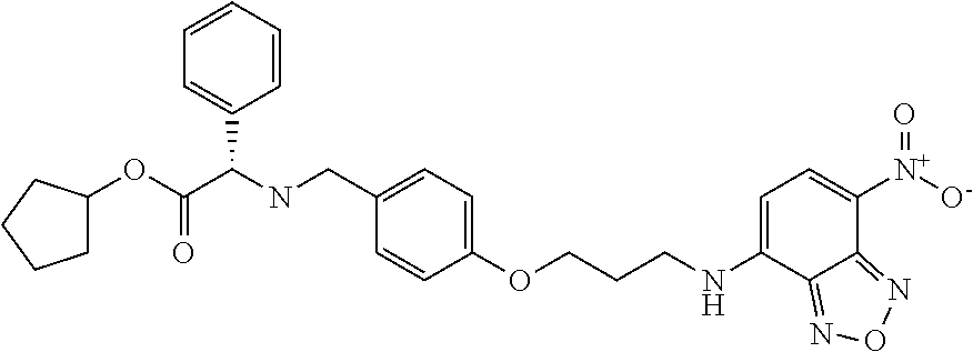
C1=CC=CC=C1C(NCC1=CC=C(OCCCNC2=CC=C([N+]([O-])=O)C3=NON=C23)C=C1)C(OC1CCCC1)=O
